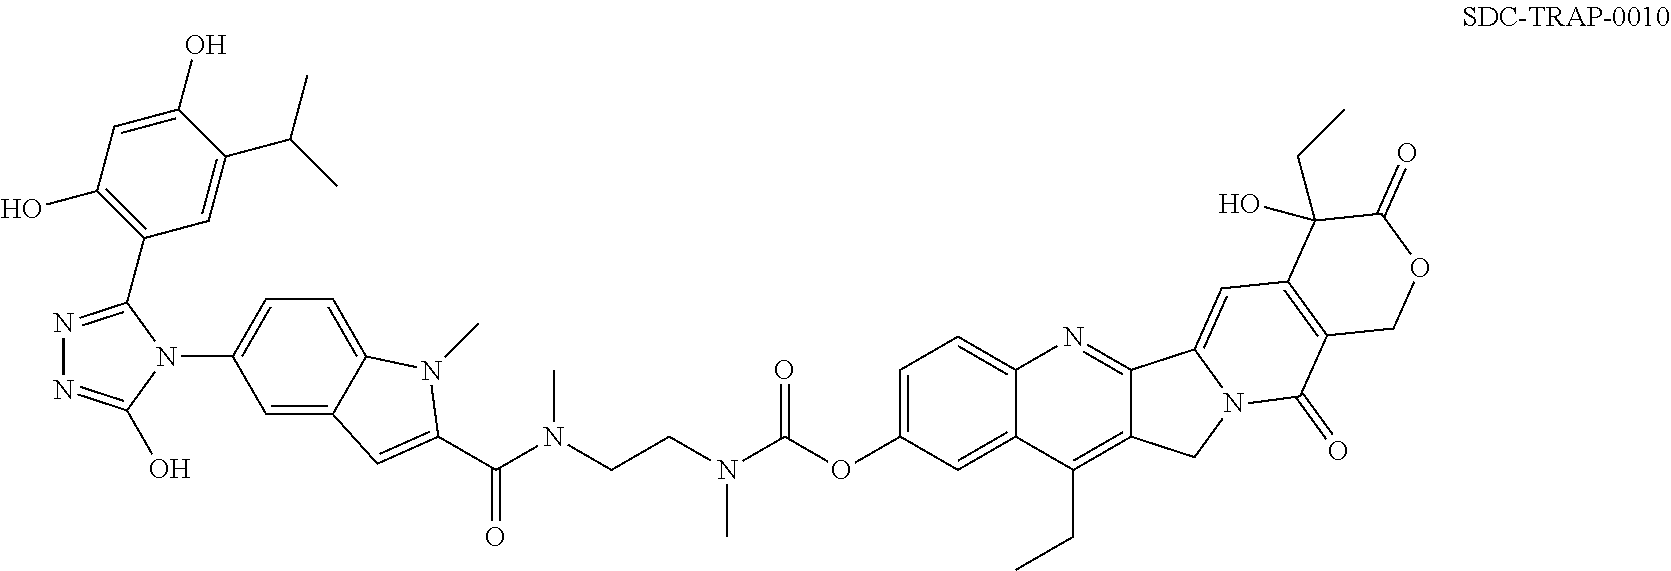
C1=C(OC(N(CCN(C(=O)C2=CC3=CC(N4C(O)=NN=C4C4=C(O)C=C(O)C(C(C)C)=C4)=CC=C3N2C)C)C)=O)C=C2C(=C1)N=C1C(=C2CC)CN2C1=CC1=C(C2=O)COC(=O)C1(CC)O
